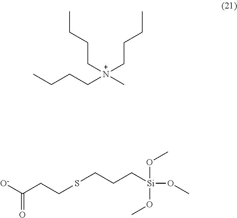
[O-]C(CCSCCC[Si](OC)(OC)OC)=O.C(C[N+](CCCC)(CCCC)C)CC
